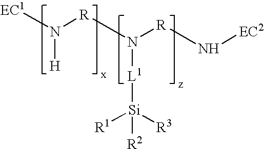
[EC1]N([R]N([R]N[EC2])[L1][Si]([R2])([R3])[R1])[H]
